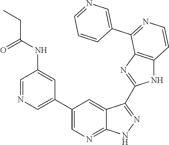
C1=NC=C(C2=CN=C3C(=C2)C(C2=NC4=C(N2)C=CN=C4C2=CN=CC=C2)=NN3)C=C1NC(CC)=O
